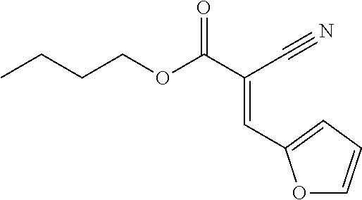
C(=C(C(OCCCC)=O)C#N)C1=CC=CO1
